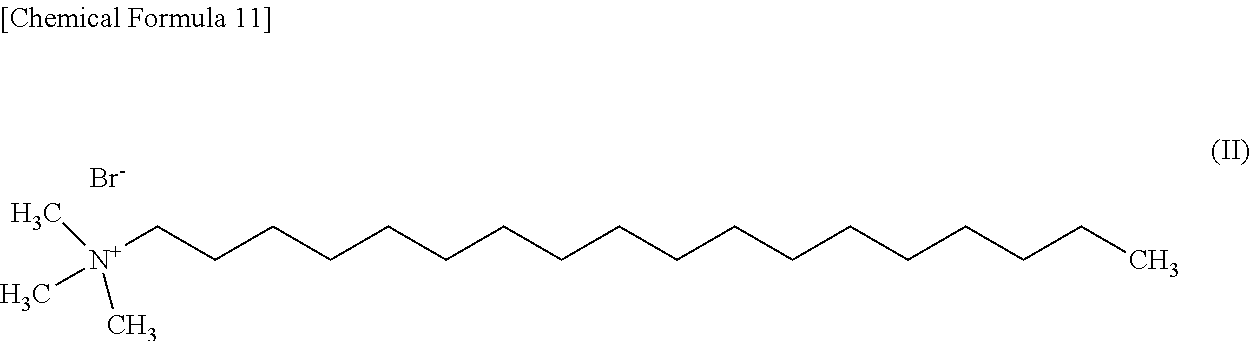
[N+](CCCCCCCCCCCCCCCCCC)(C)(C)C.[Br-]
